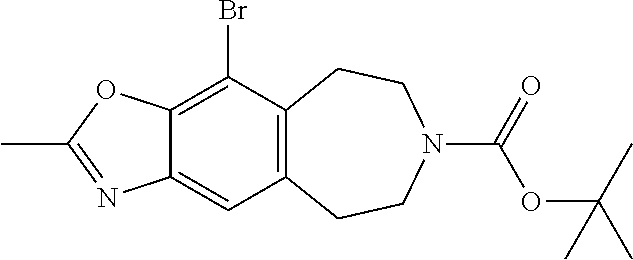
C12=C(CCN(C(=O)OC(C)(C)C)CC1)C=C1C(=C2Br)OC(C)=N1
